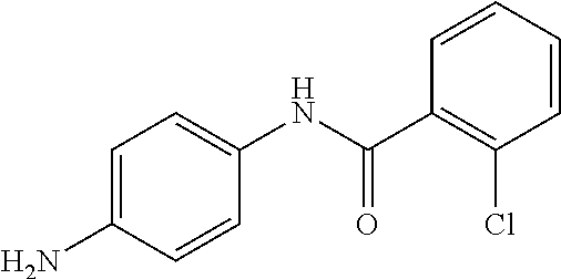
C1=CC=CC(Cl)=C1C(NC1=CC=C(N)C=C1)=O
